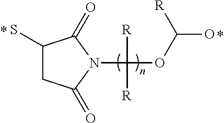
SC1CC(=O)N(C([R])([R])OC(O)[R])C1=O
